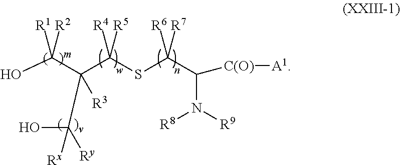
OC(C([R3])(C(O)([Ry])[Rx])C([R4])([R5])SC(C(N([R9])[R8])[C(O)][A1])([R6])[R7])([R1])[R2]
